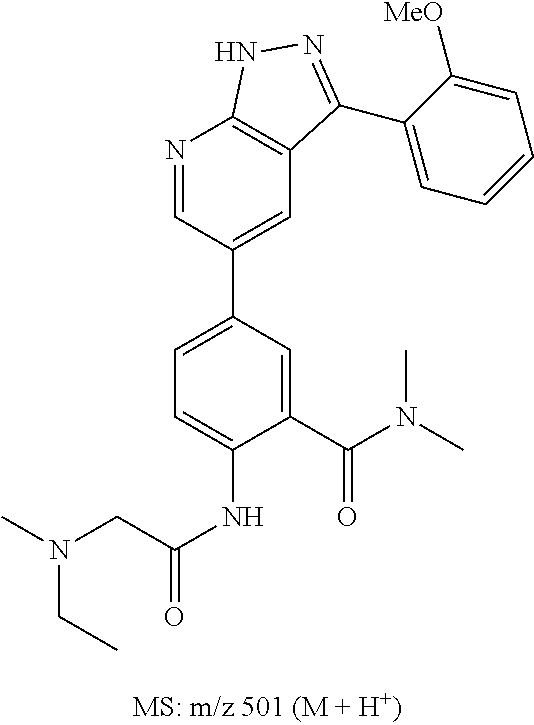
N1=CC(C2=CC=C(NC(=O)CN(C)CC)C(C(N(C)C)=O)=C2)=CC2=C1NN=C2C1=CC=CC=C1[MeO]
